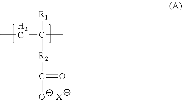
CCC(C)([R1])[R2]C([O-])=O.[X]
